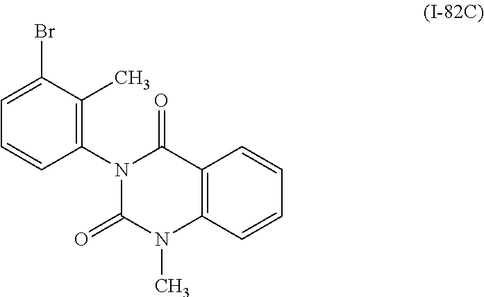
C1=C(Br)C(C)=C(N2C(=O)C3=C(C=CC=C3)N(C)C2=O)C=C1
